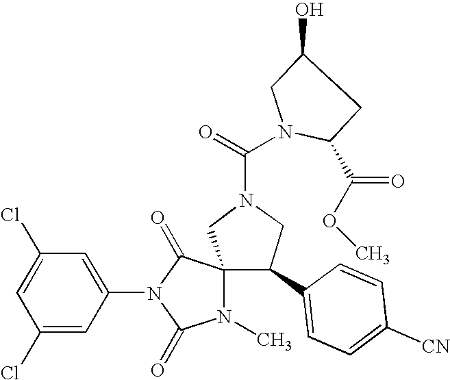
ClC1=CC(Cl)=CC(N2C(=O)C3(N(C)C2=O)CN(C(=O)N2CC(O)CC2C(=O)OC)CC3C2=CC=C([CN])C=C2)=C1
